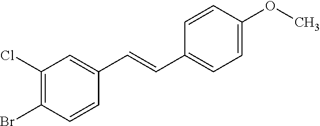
C1(Cl)=C(Br)C=CC(C=CC2=CC=C(OC)C=C2)=C1
